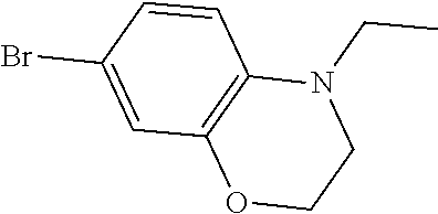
C1=C(Br)C=CC2=C1OCCN2CC
